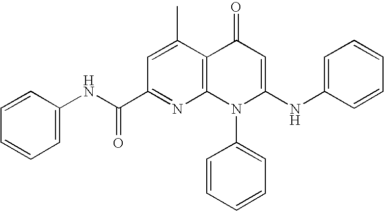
C1(C(NC2=CC=CC=C2)=O)=NC2=C(C(C)=C1)C(=O)C=C(NC1=CC=CC=C1)N2C1=CC=CC=C1
